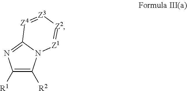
C1([R1])=C([R2])N2C(=N1)[Z4]=[Z3][Z2]=[Z1]2
